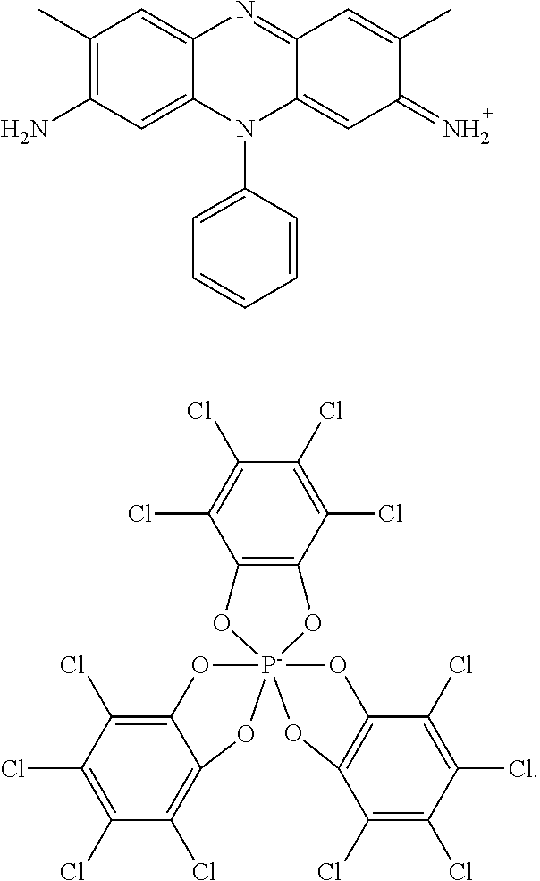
C1(Cl)=C(Cl)C(Cl)=C(Cl)C2=C1O[P-]13(O2)(OC2=C(Cl)C(Cl)=C(Cl)C(Cl)=C2O1)OC1=C(C(Cl)=C(Cl)C(Cl)=C1Cl)O3.C1(C)=C(N)C=C2C(=C1)N=C1C(=CC(=N)C(C)=C1)N2C1=CC=CC=C1
